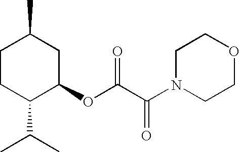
C1(OC(C(N2CCOCC2)=O)=O)CC(C)CCC1C(C)C
